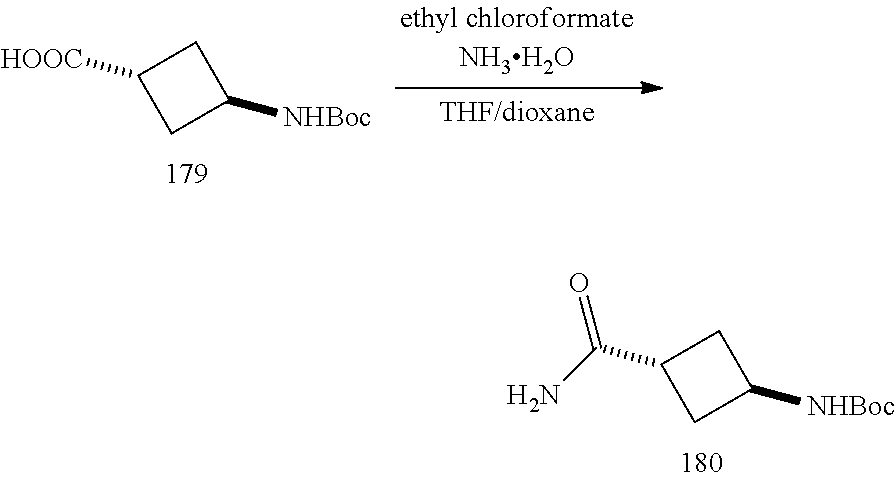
[HOOC]C1CC([NHBoc])C1.C(C1CC([NHBoc])C1)(N)=O
